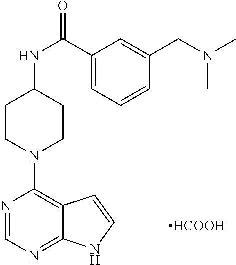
N1=CN=C2C(=C1N1CCC(NC(=O)C3=CC=CC(CN(C)C)=C3)CC1)C=CN2.[HCOOH]
